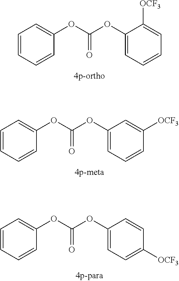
C1=CC=CC(OC(OC2=CC=CC=C2[OCF3])=O)=C1.C1=CC=CC(OC(OC2=CC=CC([OCF3])=C2)=O)=C1.C1=CC=CC(OC(OC2=CC=C([OCF3])C=C2)=O)=C1
